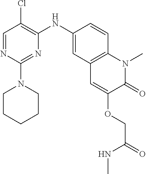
C1=NC(N2CCCCC2)=NC(NC2=CC3=C(C=C2)N(C)C(=O)C(OCC(NC)=O)=C3)=C1Cl
